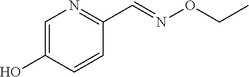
C1=C(O)C=CC(C=NOCC)=N1
